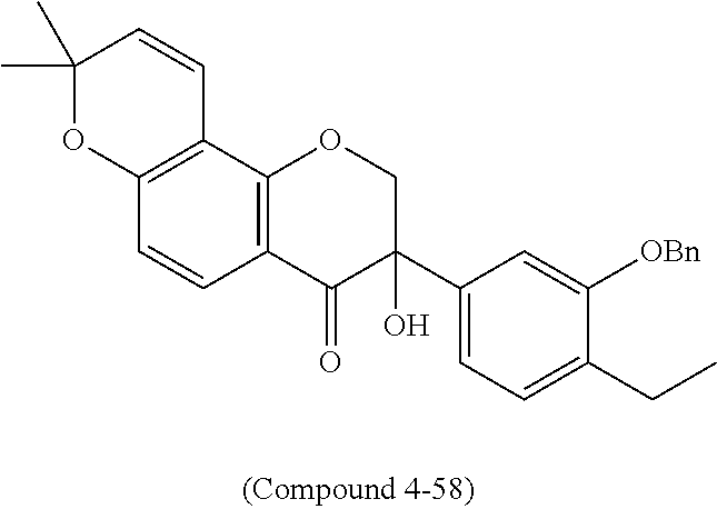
C1(C)(C)OC2=C(C=C1)C1=C(C=C2)C(=O)C(C2=CC=C(CC)C([OBn])=C2)(O)CO1
